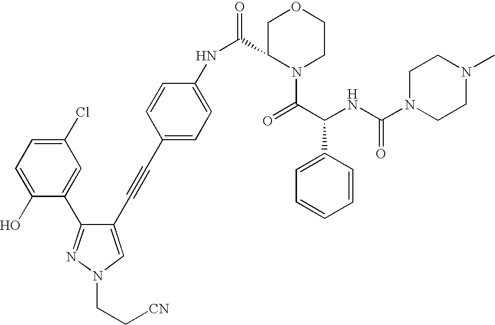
C1(O)=CC=C(Cl)C=C1C1=NN(CC[CN])C=C1C#CC1=CC=C(NC(C2N(C(C(NC(=O)N3CCN(C)CC3)C3=CC=CC=C3)=O)CCOC2)=O)C=C1
